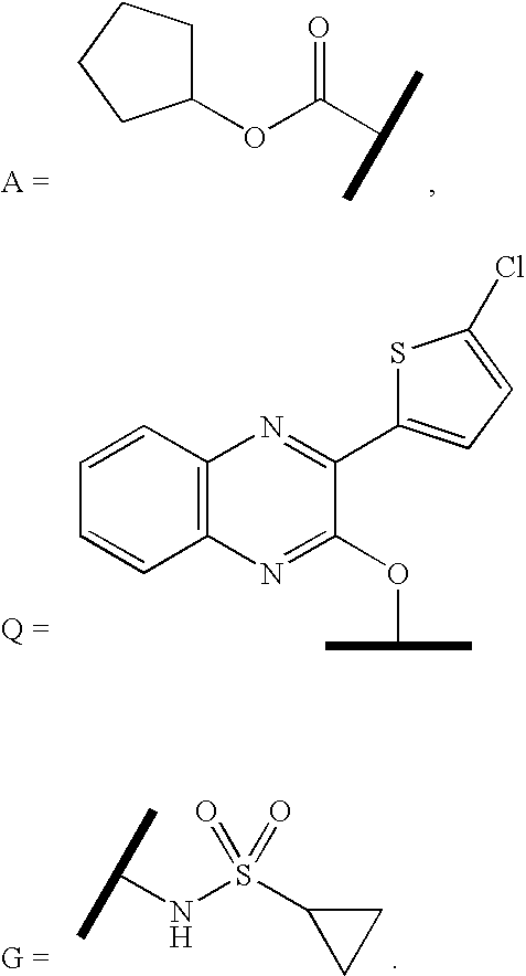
C1(OC(=O)C(C)C)CCCC1.C1=CC2=C(C=C1)N=C(OC(C)C)C(C1=CC=C(Cl)S1)=N2.CC(C)NS(C1CC1)(=O)=O
